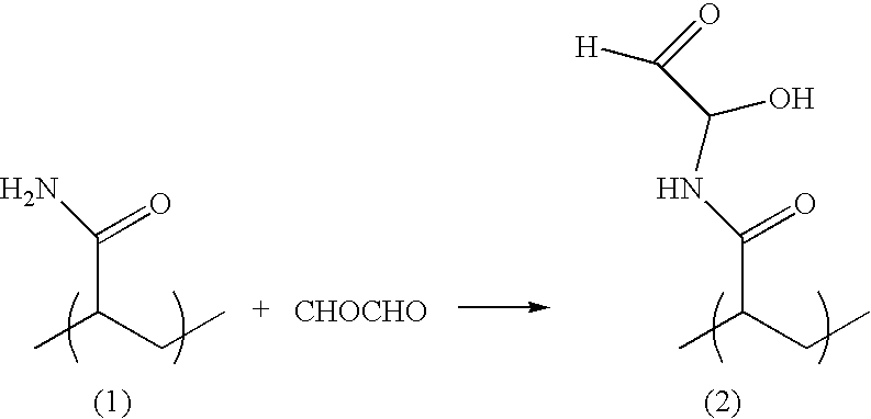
NC(=O)C(CC)C.N(C(=O)C(CC)C)C(O)C(=O)[H].[CHOCHO]
